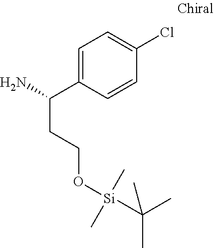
C1=C(C(N)CCO[Si](C(C)(C)C)(C)C)C=CC(Cl)=C1
